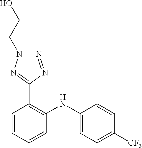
C1=CC([CF3])=CC=C1NC1=C(C2=NN(CCO)N=N2)C=CC=C1
